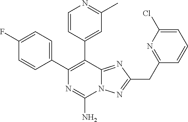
N12C(=NC(CC3=NC(Cl)=CC=C3)=N1)C(C1=CC(C)=NC=C1)=C(C1=CC=C(F)C=C1)N=C2N
